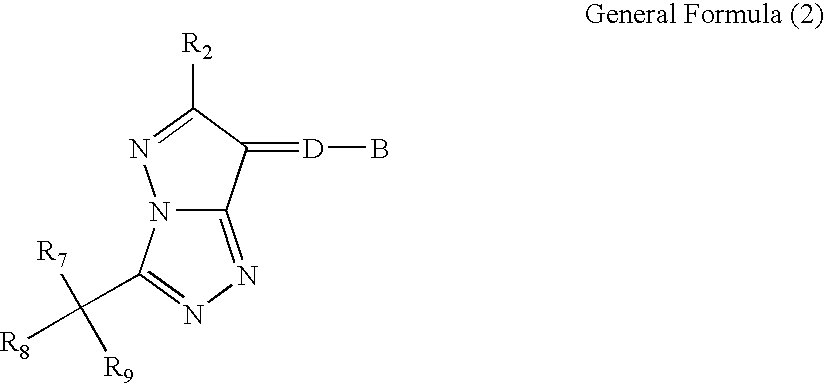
N12C(=NN=C1C([R8])([R9])[R7])C(=[D]B)C([R2])=N2
